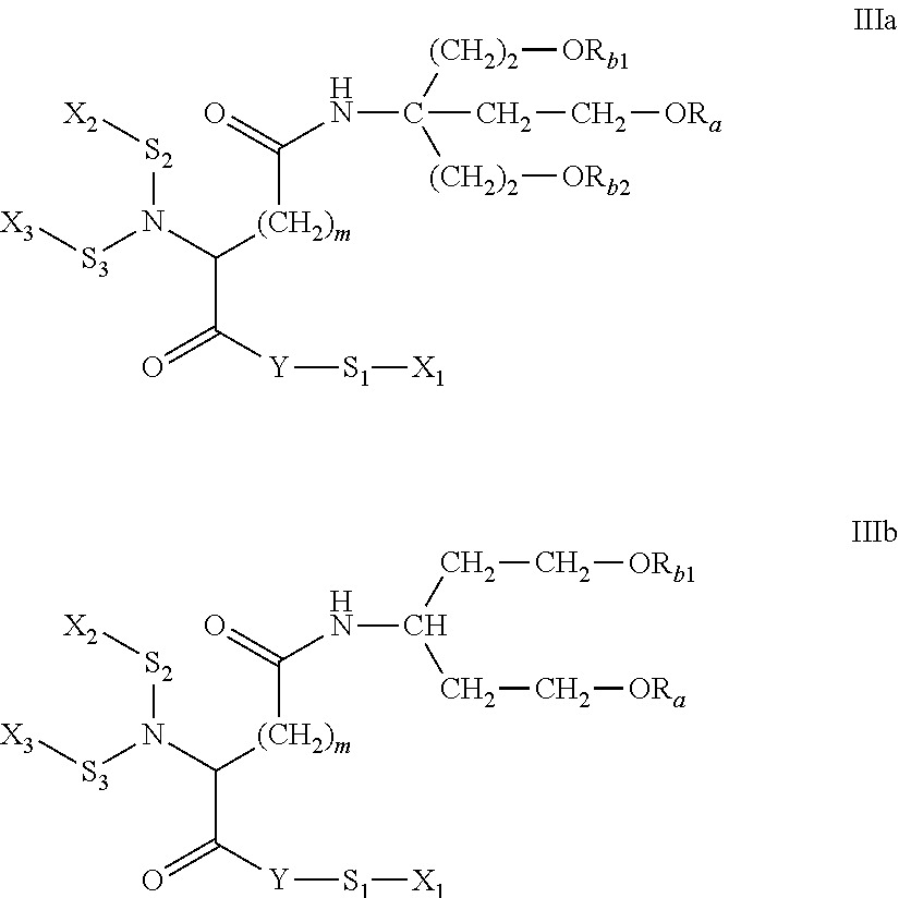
[X3][S3]N([S2][X2])C([(CH2)m]C(=O)NC(CC[ORb1])CC[ORa])C([Y][S1][X1])=O.[X3][S3]N([S2][X2])C([(CH2)m]C(=O)NC([(CH2)2][ORb1])(CC[ORa])[(CH2)2][ORb2])C([Y][S1][X1])=O
